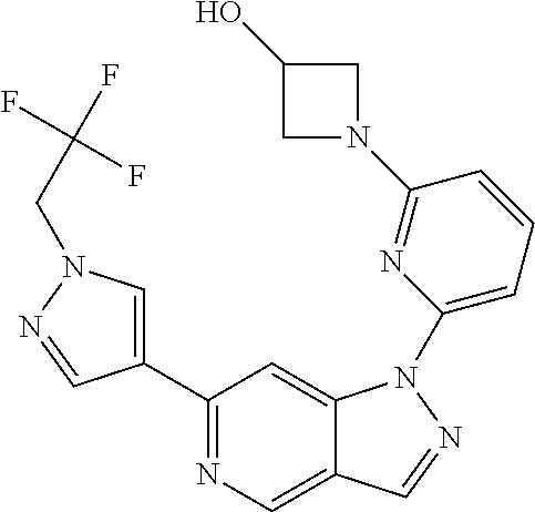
C1(C2=CN(CC(F)(F)F)N=C2)=NC=C2C(=C1)N(C1=CC=CC(N3CC(O)C3)=N1)N=C2
